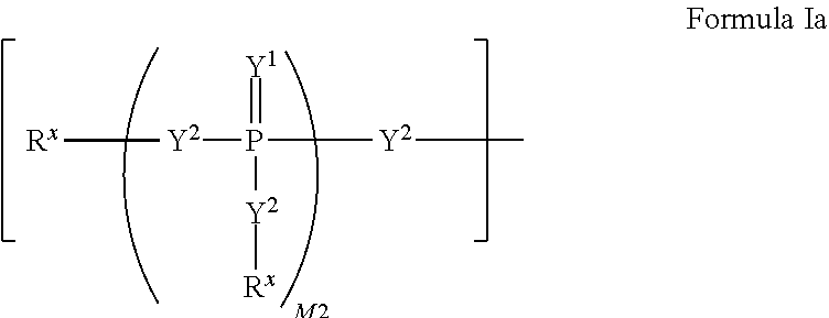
[Y1]=P([Y2]C)([Y2][Rx])[Y2][Rx].[M2]
